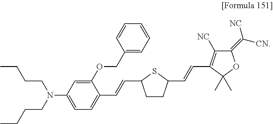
N(C1=CC=C(C=CC2CCC(C=CC3=C([NC])C(=C([CN])[NC])OC3(C)C)S2)C(OCC2=CC=CC=C2)=C1)(CCCC)CCCC
